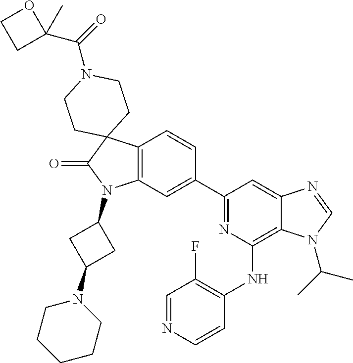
C12=C(C=C(C3=NC(NC4=C(F)C=NC=C4)=C4C(=C3)N=CN4C(C)C)C=C1)N(C1CC(N3CCCCC3)C1)C(=O)C21CCN(C(=O)C2(C)OCC2)CC1
